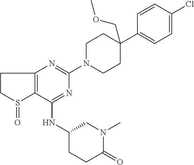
C1(NC2CCC(=O)N(C)C2)=NC(N2CCC(C3=CC=C(Cl)C=C3)(COC)CC2)=NC2=C1S(=O)CC2
